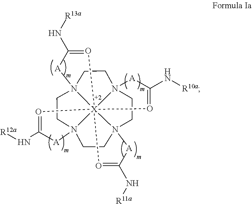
N123CCN45CCN67CCN8(CC1)[A]C(N[R11a])=O[X]2864(O=C(N[R13a])[A]5)(O=C(N[R10a])[A]7)O=C(N[R12a])[A]3
